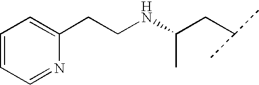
C1=CC=NC(CCNC(CC(C)C)C)=C1
